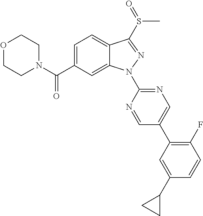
C12=CC=C(C(N3CCOCC3)=O)C=C1N(C1=NC=C(C3=C(F)C=CC(C4CC4)=C3)C=N1)N=C2S(=O)C
